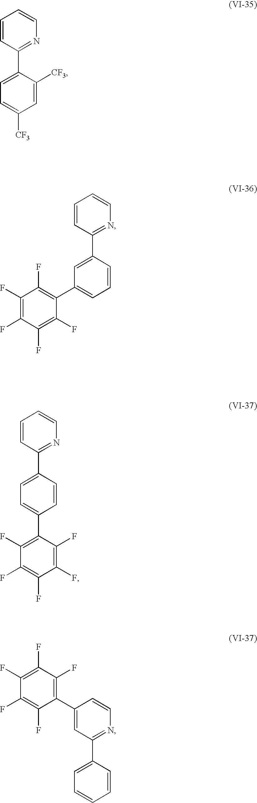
C1=CC(C2=CC=C([CF3])C=C2[CF3])=NC=C1.C1=CC(C2=CC(C3=C(F)C(F)=C(F)C(F)=C3F)=CC=C2)=NC=C1.C1=CC(C2=CC=C(C3=C(F)C(F)=C(F)C(F)=C3F)C=C2)=NC=C1.C1(C2=C(F)C(F)=C(F)C(F)=C2F)=CC(C2=CC=CC=C2)=NC=C1
